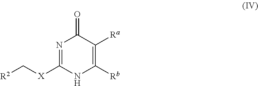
[R2]C[X]C1=NC(=O)C([Ra])=C([Rb])N1
